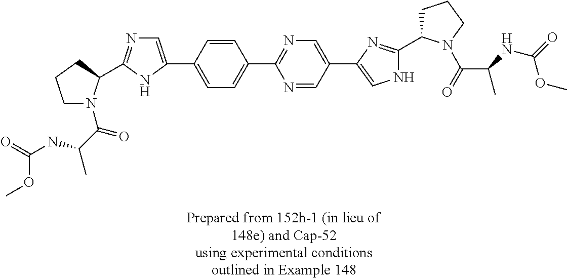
C1(C2=CN=C(C3N(C(C(NC(=O)OC)C)=O)CCC3)N2)=CC=C(C2=NC=C(C3=CNC(C4CCCN4C(=O)C(C)NC(=O)OC)=N3)C=N2)C=C1
